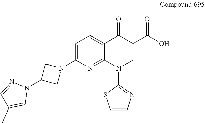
C1=C(N2CC(N3N=CC(C)=C3)C2)N=C2C(=C1C)C(=O)C(C(O)=O)=CN2C1=NC=CS1
